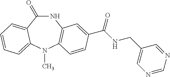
C1(=O)NC2=C(N(C)C3=CC=CC=C13)C=CC(C(NCC1=CN=CN=C1)=O)=C2
